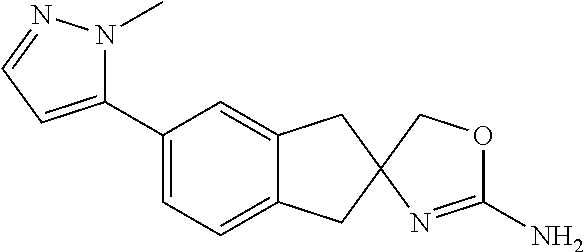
C1(C2=CC=C3C(=C2)CC2(C3)COC(N)=N2)=CC=NN1C
